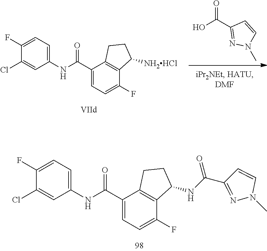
C1(Cl)=CC(NC(C2=CC=C(F)C3=C2CCC3NC(=O)C2=NN(C)C=C2)=O)=CC=C1F.OC(=O)C1=NN(C)C=C1.C1(Cl)=CC(NC(C2=CC=C(F)C3=C2CCC3[NH2HCl])=O)=CC=C1F
